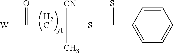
C1=CC=C(C(=S)SC([CN])(C)CC(=O)[W])C=C1
